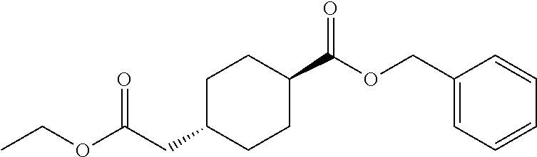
CCOC(CC1CCC(C(OCC2=CC=CC=C2)=O)CC1)=O
